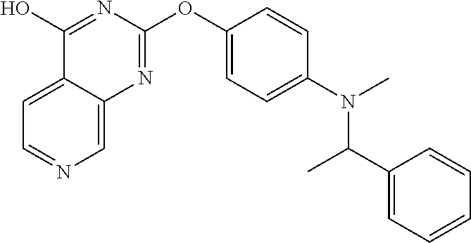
C1(O)=NC(OC2=CC=C(N(C)C(C3=CC=CC=C3)C)C=C2)=NC2=CN=CC=C12
